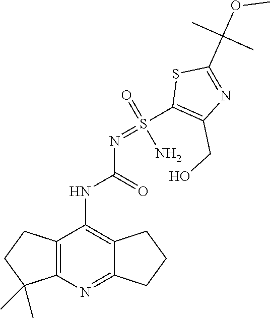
C12=C(N=C3C(=C1NC(N=S(C1=C(CO)N=C(C(OC)(C)C)S1)(=O)N)=O)CCC3)C(C)(C)CC2
